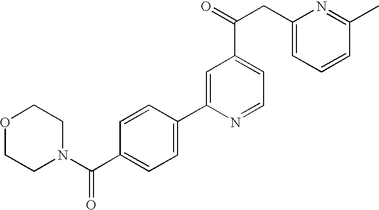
C1(C2=CC(C(CC3=CC=CC(C)=N3)=O)=CC=N2)=CC=C(C(N2CCOCC2)=O)C=C1
